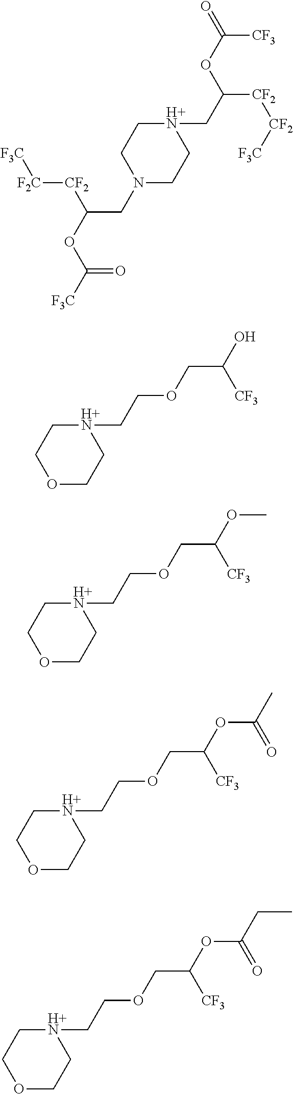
[H+N]1(CCOCC(O)[CF3])CCOCC1.[H+N]1(CC(OC(=O)[CF3])[CF2][CF2][F3C])CCN(CC(OC([F3C])=O)[CF2][F2C][F3C])CC1.[H+N]1(CCOCC(OC)[CF3])CCOCC1.[H+N]1(CCOCC(OC(C)=O)[CF3])CCOCC1.[H+N]1(CCOCC(OC(CC)=O)[CF3])CCOCC1
